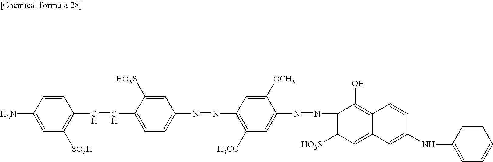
C1=CC(N)=CC([SO3H])=C1C=CC1=CC=C(N=NC2=C([H3CO])C=C(N=NC3=C([HO3S])C=C4C(=C3O)C=CC(NC3=CC=CC=C3)=C4)C([OCH3])=C2)C=C1[HO3S]
